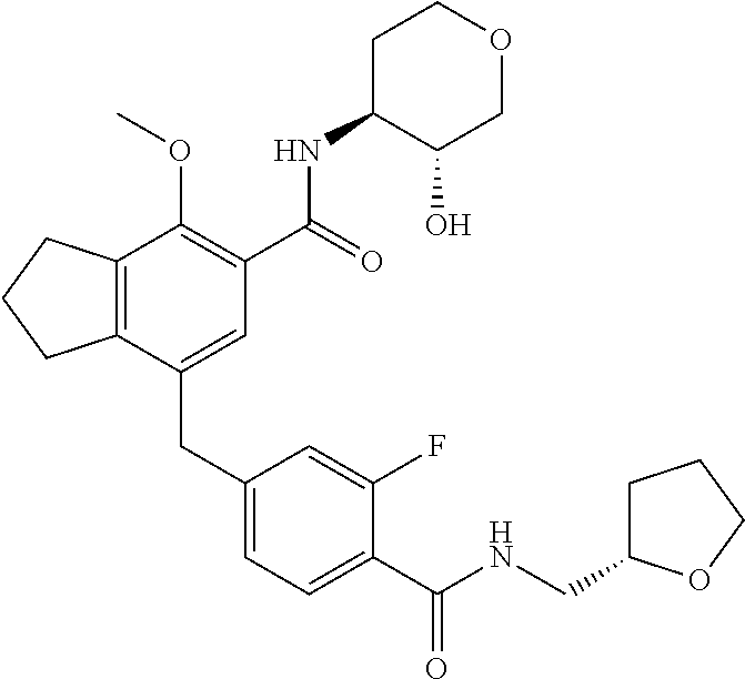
C12=C(CCC1)C(OC)=C(C(NC1C(O)COCC1)=O)C=C2CC1=CC=C(C(NCC2CCCO2)=O)C(F)=C1
